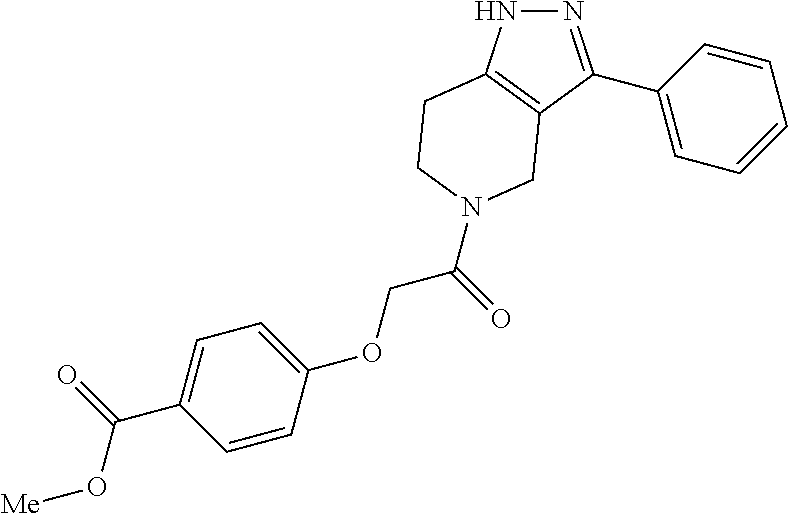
N1N=C(C2=CC=CC=C2)C2=C1CCN(C(COC1=CC=C(C(=O)O[Me])C=C1)=O)C2
